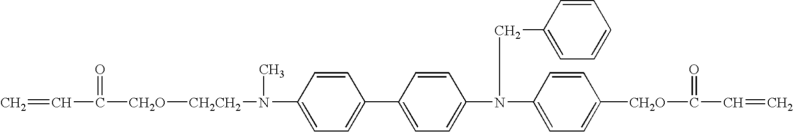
C=CC(=O)[CH2O][CH2CH2]N(C)C1=CC=C(C2=CC=C(N(CC3=CC=CC=C3)C3=CC=C([CH2O]C(=O)C=C)C=C3)C=C2)C=C1
